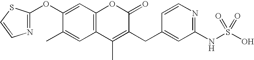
N1=C(OC2=CC3=C(C=C2C)C(C)=C(CC2=CC(NS(O)(=O)=O)=NC=C2)C(=O)O3)SC=C1
